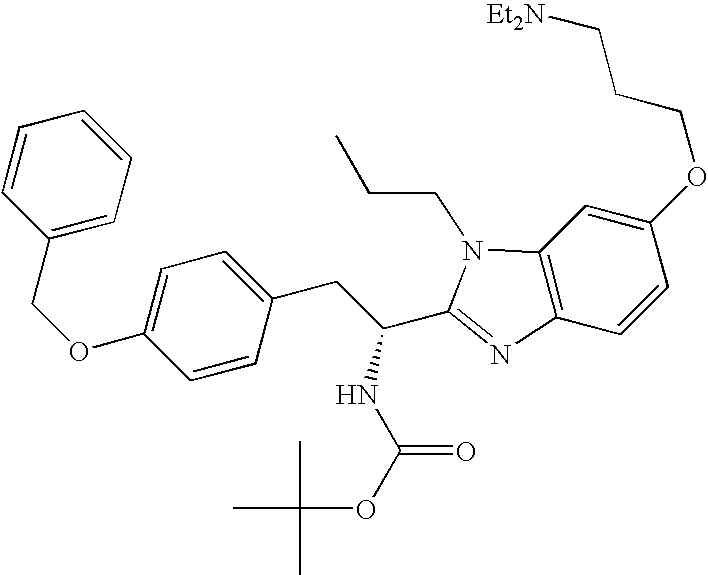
C1=CC(COC2=CC=C(CC(C3=NC4=C(N3CCC)C=C(OCCC[Et2N])C=C4)NC(OC(C)(C)C)=O)C=C2)=CC=C1
